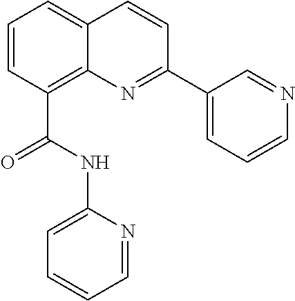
C1=CC(C(NC2=CC=CC=N2)=O)=C2C(=C1)C=CC(C1=CC=CN=C1)=N2
